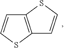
C12=C(SC=C1)C=CS2
